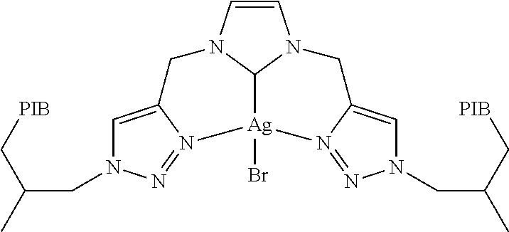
C1=CN2C3N1CC1=CN(CC(C[PIB])C)N=N1[Ag]3(Br)N1=NN(CC(C)C[PIB])C=C1C2
